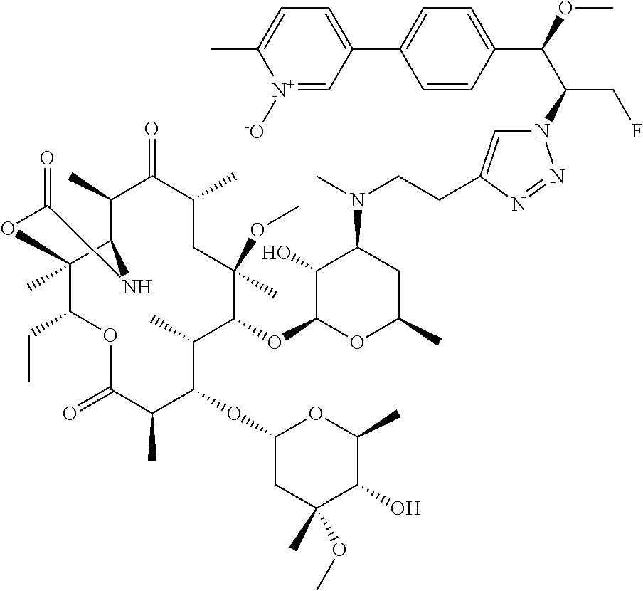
N1=NN(C(C(OC)C2=CC=C(C3=CC=C(C)[N+]([-O])=C3)C=C2)CF)C=C1CCN(C1CC(C)OC(OC2C(C)C(OC3CC(C)(OC)C(O)C(C)O3)C(C)C(=O)OC(CC)C3(C)C(C(C)C(=O)C(C)CC2(OC)C)NC(=O)O3)C1O)C
